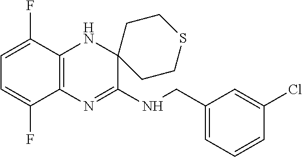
C1(CNC2=NC3=C(NC24CCSCC4)C(F)=CC=C3F)=CC=CC(Cl)=C1
